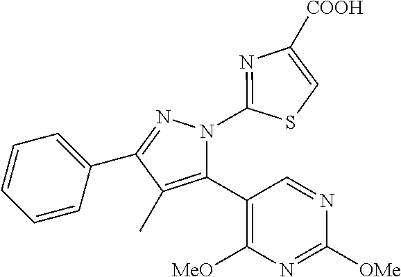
C1=CC=C(C2=NN(C3=NC([COOH])=CS3)C(C3=C([MeO])N=C([OMe])N=C3)=C2C)C=C1
